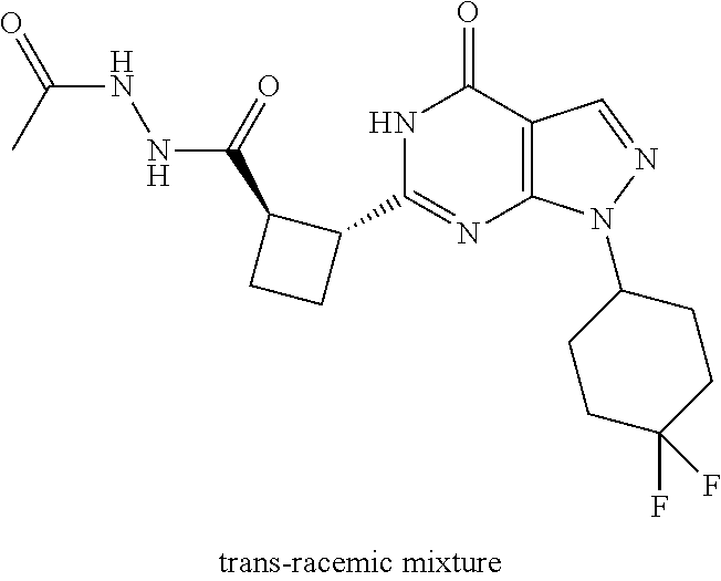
N1C(C2C(C(NNC(=O)C)=O)CC2)=NC2=C(C1=O)C=NN2C1CCC(F)(F)CC1
